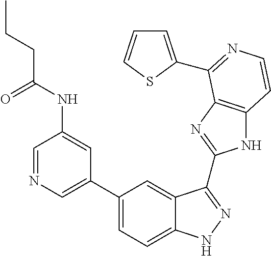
C1(C2=CN=CC(NC(CCC)=O)=C2)=CC=C2C(=C1)C(C1=NC3=C(N1)C=CN=C3C1=CC=CS1)=NN2
